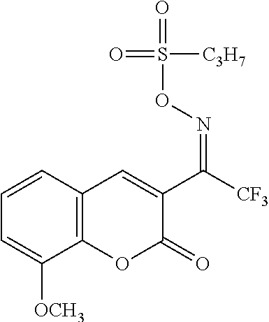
C12=C(C=CC=C1[OCH3])C=C(C([CF3])=NOS(=O)(=O)[C3H7])C(=O)O2
